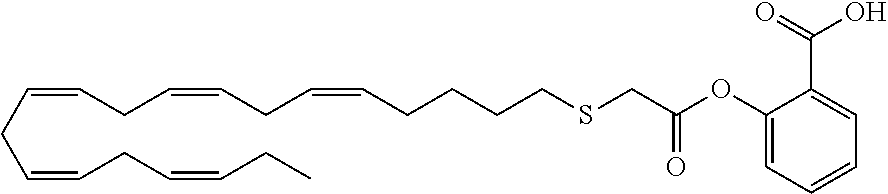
O=C(OC1=CC=CC=C1C(=O)O)CSCCCCC=CCC=CCC=CCC=CCC=CCC
